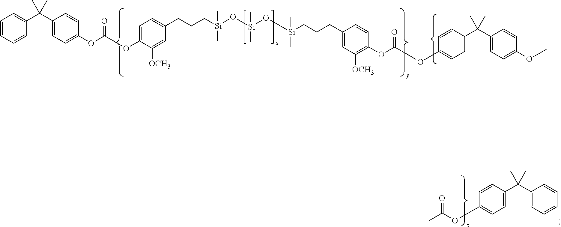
C1=CC=CC(C(C2=CC=C(OC(OC3=CC=C(CCC[Si](O[Si](O[Si](CCCC4=CC([OCH3])=C(OC(OC5=CC=C(C(C6=CC=C(OC)C=C6)(C)C)C=C5)=O)C=C4)(C)C)(C)C)(C)C)C=C3[OCH3])=O)C=C2)(C)C)=C1.CC(OC1=CC=C(C(C2=CC=CC=C2)(C)C)C=C1)=O
